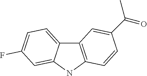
C12=CC=C(F)C=C1NC1=C2C=C(C(=O)C)C=C1
